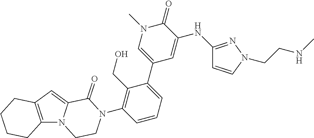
C12=C(N3C(=C1)C(=O)N(C1=C(CO)C(C4=CN(C)C(=O)C(NC5=NN(CCNC)C=C5)=C4)=CC=C1)CC3)CCCC2
